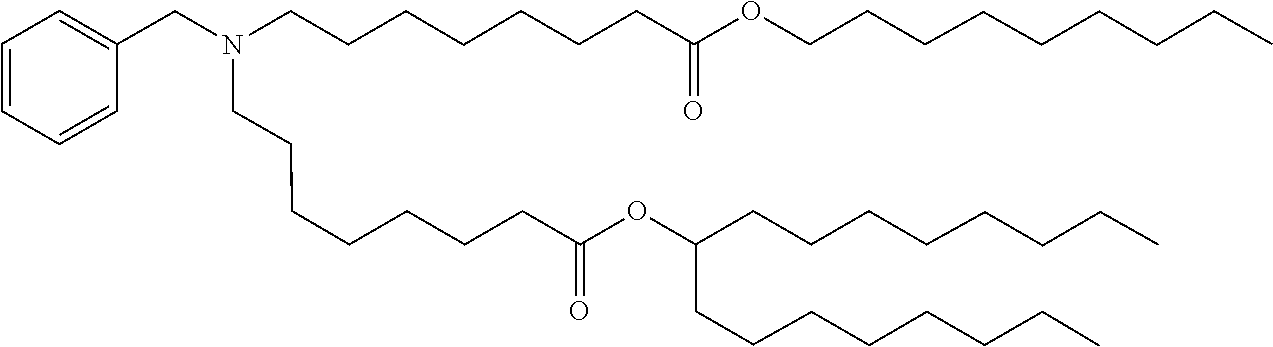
C(C(=O)OC(CCCCCCCC)CCCCCCCC)CCCCCCN(CCCCCCCC(OCCCCCCCCC)=O)CC1=CC=CC=C1
